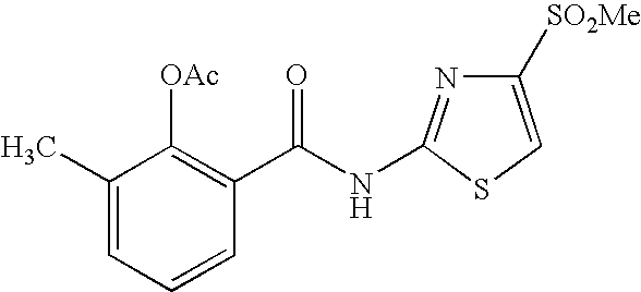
C1(C)=CC=CC(C(NC2=NC([SO2Me])=CS2)=O)=C1[OAc]
